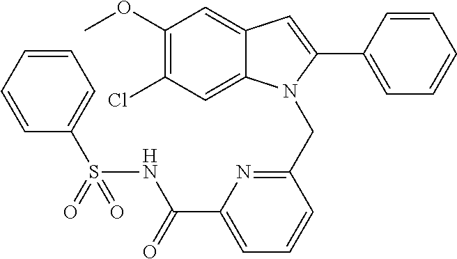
C1(OC)=C(Cl)C=C2C(=C1)C=C(C1=CC=CC=C1)N2CC1=NC(C(=O)NS(C2=CC=CC=C2)(=O)=O)=CC=C1
